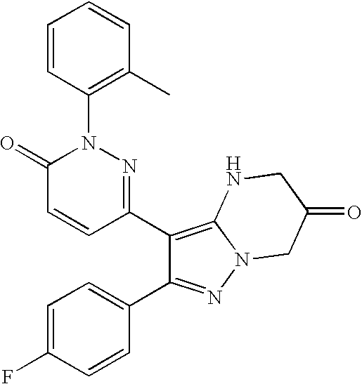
C1=CC(N2C(=O)C=CC(C3=C4N(N=C3C3=CC=C(F)C=C3)CC(=O)CN4)=N2)=C(C)C=C1
